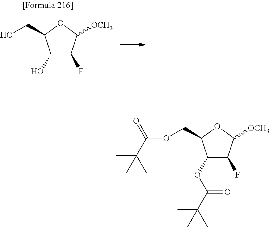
C1(O)C(F)C([OCH3])OC1CO.C1(OC(=O)C(C)(C)C)C(F)C([OCH3])OC1COC(=O)C(C)(C)C
